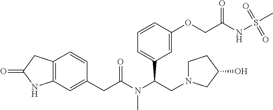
C12=C(C=C(CC(N(C(CN3CCC(O)C3)C3=CC=CC(OCC(=O)NS(C)(=O)=O)=C3)C)=O)C=C1)NC(=O)C2
